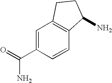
C(N)(=O)C1=CC2=C(C=C1)C(N)CC2
